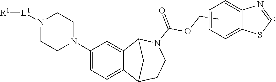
C1(N2CCN([L1][R1])CC2)=CC=C2C(=C1)C1N(C(=O)OCC)CCC2C1.C1=CC=C2C(=C1)N=CS2
